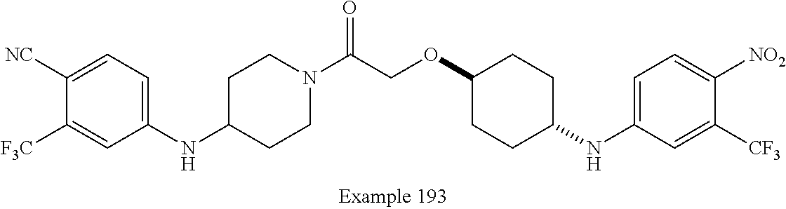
N(C1=CC=C([NC])C([F3C])=C1)C1CCN(C(COC2CCC(NC3=CC=C([NO2])C([CF3])=C3)CC2)=O)CC1
